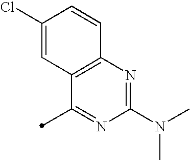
C1(Cl)=CC2=C(C=C1)N=C(N(C)C)N=C2C
